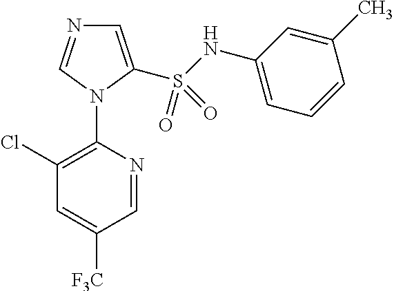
C1=C(S(NC2=CC=CC(C)=C2)(=O)=O)N(C2=C(Cl)C=C([F3C])C=N2)C=N1
